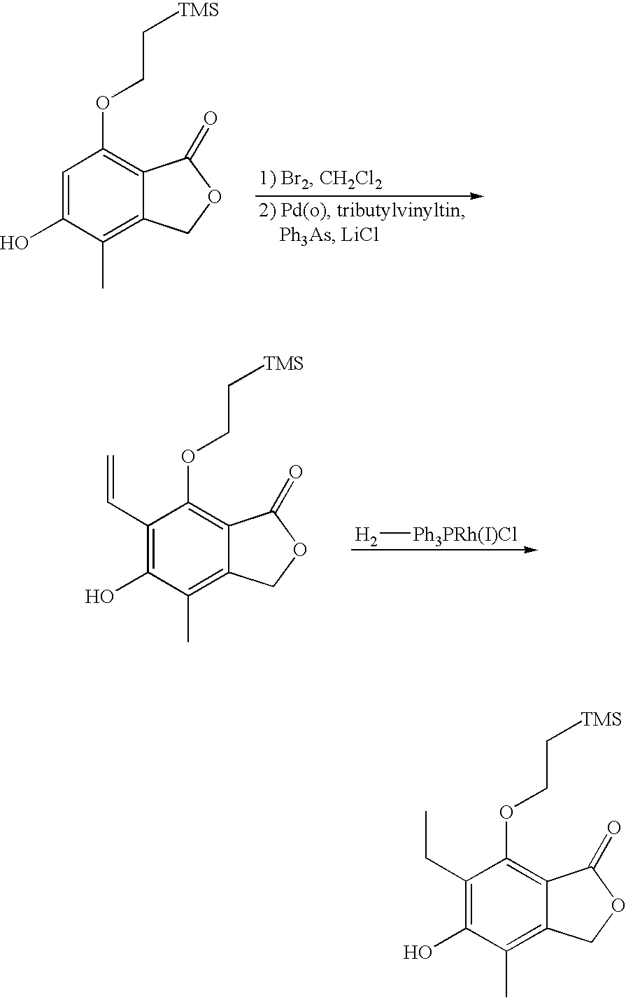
C1=C(O)C(C)=C2C(=C1OCC[TMS])C(=O)OC2.C1(C=C)=C(O)C(C)=C2C(=C1OCC[TMS])C(=O)OC2.[H2][Ph3PRh(I)Cl].C1(CC)=C(O)C(C)=C2C(=C1OCC[TMS])C(=O)OC2
